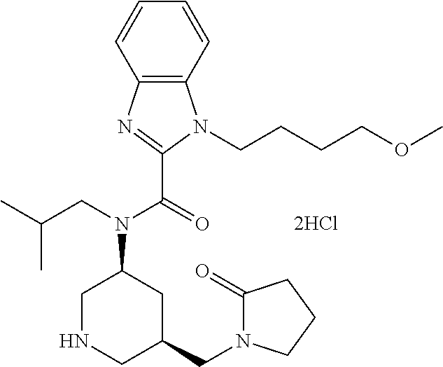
C1NCC(CN2C(=O)CCC2)CC1N(CC(C)C)C(=O)C1=NC2=C(N1CCCCOC)C=CC=C2
